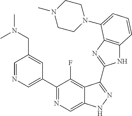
C1=NC=C(C2=NC=C3C(=C2F)C(C2=NC4=C(N2)C=CC=C4N2CCN(C)CC2)=NN3)C=C1CN(C)C
